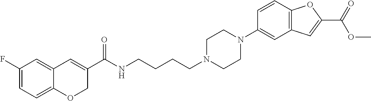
C1(F)=CC=C2C(=C1)C=C(C(NCCCCN1CCN(C3=CC4=C(C=C3)OC(C(=O)OC)=C4)CC1)=O)CO2
